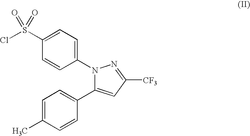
C1=C(S(Cl)(=O)=O)C=CC(N2C(C3=CC=C(C)C=C3)=CC([CF3])=N2)=C1
